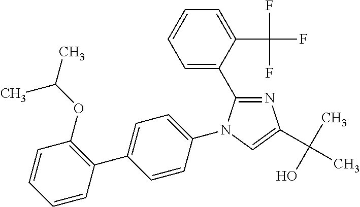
C1(C2=CC=CC=C2C(F)(F)F)=NC(C(C)(O)C)=CN1C1=CC=C(C2=C(OC(C)C)C=CC=C2)C=C1
